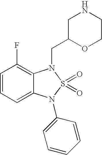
C1=CC=C2C(=C1F)N(CC1CNCCO1)S(=O)(=O)N2C1=CC=CC=C1
